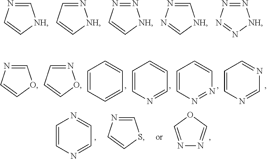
C1=NC=C[NH]1.N1=CC=C[NH]1.N1=NC=C[NH]1.C1=NN=C[NH]1.N1=NN=N[NH]1.C1=CC=CC=C1.C1=CN=CC=C1.C1=CN=NC=C1.C1=CN=CN=C1.N1=CC=CO1.C1=NC=CO1.N1=COC=N1.C1=CN=CC=N1.C1=NC=CS1
